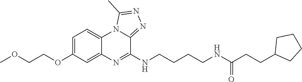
C1=C(OCCOC)C=C2C(=C1)N1C(=NN=C1C)C(NCCCCNC(CCC1CCCC1)=O)=N2
